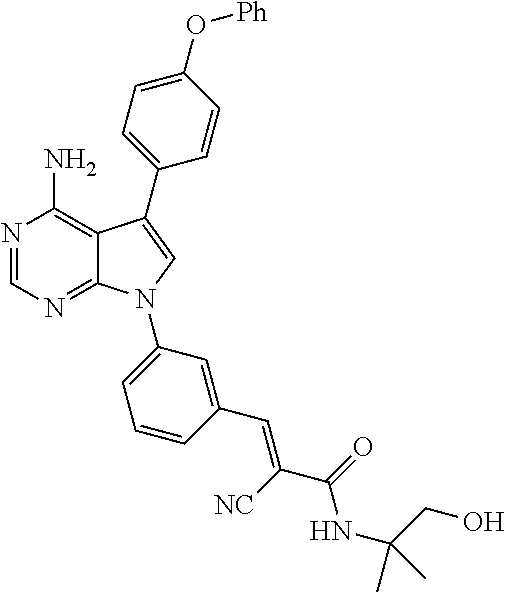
N1=CN=C2C(=C1N)C(C1=CC=C(O[Ph])C=C1)=CN2C1=CC=CC(C=C(C(=O)NC(CO)(C)C)[NC])=C1
